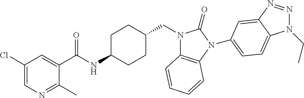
C1(Cl)=CN=C(C)C(C(NC2CCC(CN3C4=C(N(C5=CC=C6N(CC)N=NC6=C5)C3=O)C=CC=C4)CC2)=O)=C1
